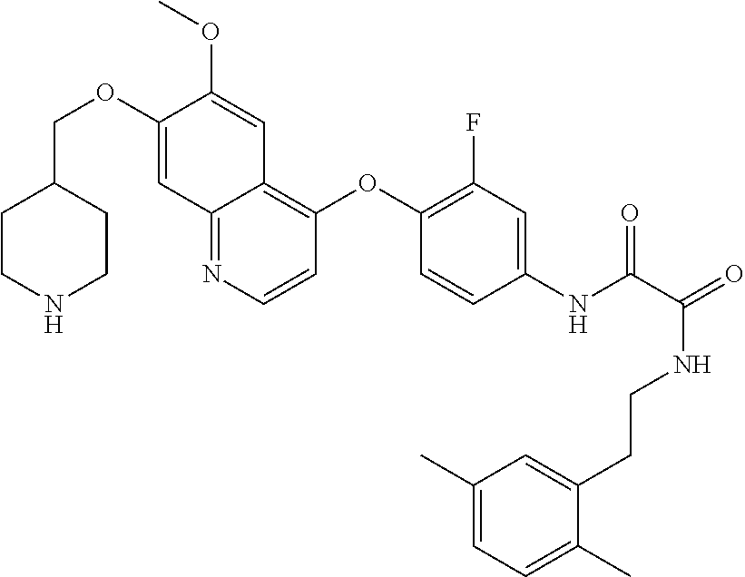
C1CNCCC1COC1=CC2=NC=CC(OC3=C(F)C=C(NC(=O)C(NCCC4=CC(C)=CC=C4C)=O)C=C3)=C2C=C1OC
